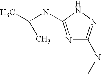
N1=C(NC(C)C)NN=C1NC
